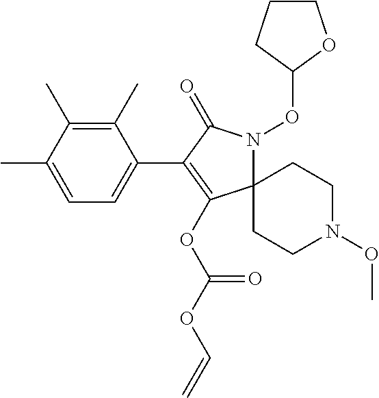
C1(C)=C(C)C(C)=CC=C1C1=C(OC(OC=C)=O)C2(N(OC3OCCC3)C1=O)CCN(OC)CC2
